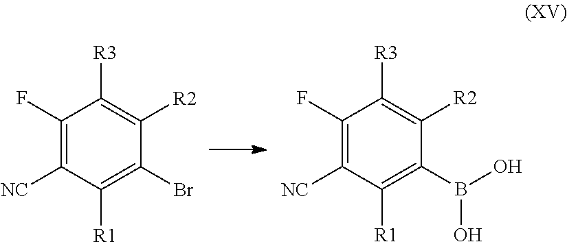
C1(F)=C([NC])C([R1])=C(Br)C([R2])=C1[R3].C1(F)=C([NC])C([R1])=C(B(O)O)C([R2])=C1[R3]
